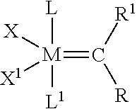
[M](=C([R1])[R])([L])([L1])([X])[X1]
